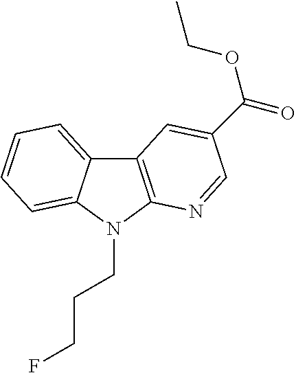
C12=CC=CC=C1N(CCCF)C1=C2C=C(C(=O)OCC)C=N1
